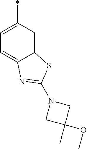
C12CC(*)=CC=C1N=C(N1CC(C)(OC)C1)S2
